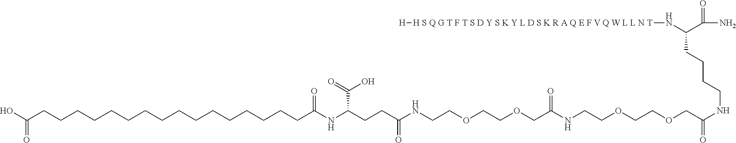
C(NC(COCCOCCNC(COCCOCCNC(CCC(NC(CCCCCCCCCCCCCCCCC(O)=O)=O)C(O)=O)=O)=O)=O)CCCC(N[H S Q G T F T S D Y S K Y L D S K R A Q E F V Q W L L N T][H])C(N)=O
